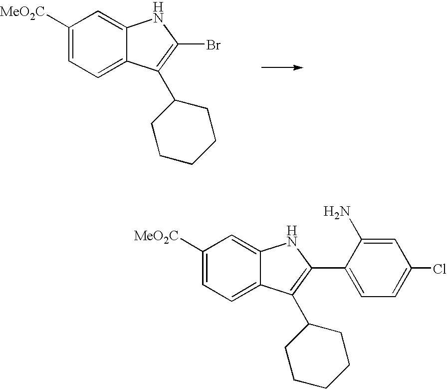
C1([MeO2C])=CC=C2C(=C1)NC(Br)=C2C1CCCCC1.C1([MeO2C])=CC=C2C(=C1)NC(C1=CC=C(Cl)C=C1N)=C2C1CCCCC1
